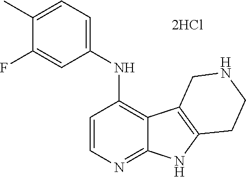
C1=CN=C2C(=C1NC1=CC=C(C)C(F)=C1)C1=C(N2)CCNC1
